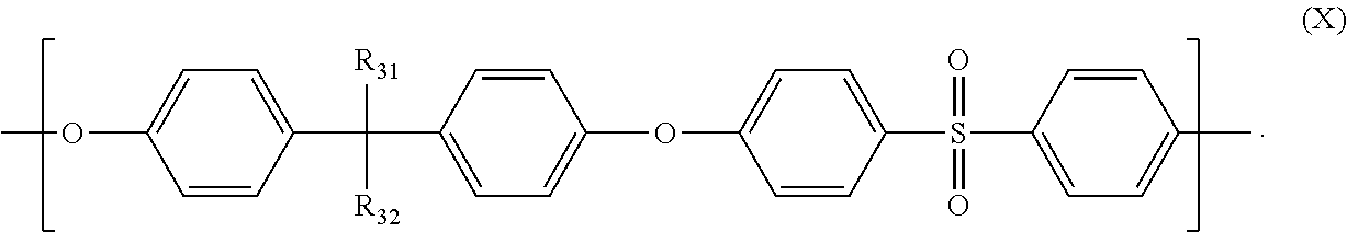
C1(C(C2=CC=C(OC3=CC=C(S(C4=CC=C(C)C=C4)(=O)=O)C=C3)C=C2)([R31])[R32])=CC=C(OC)C=C1
